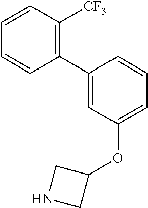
C1(C2=C([CF3])C=CC=C2)=CC(OC2CNC2)=CC=C1
